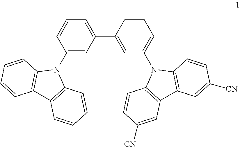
C1(N2C3=C(C4=C2C=CC=C4)C=CC=C3)=CC(C2=CC(N3C4=C(C5=C3C=CC([CN])=C5)C=C([CN])C=C4)=CC=C2)=CC=C1
